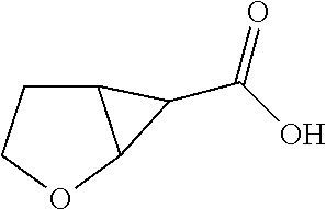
C12CCOC1C2C(O)=O
